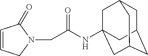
C1C2CC3CC(NC(CN4C(=O)C=CC4)=O)(CC1C3)C2
